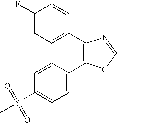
C1(C2=CC=C(F)C=C2)=C(C2=CC=C(S(C)(=O)=O)C=C2)OC(C(C)(C)C)=N1
